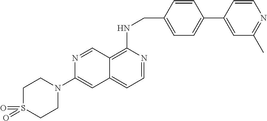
C1S(=O)(=O)CCN(C2=CC3=CC=NC(NCC4=CC=C(C5=CC(C)=NC=C5)C=C4)=C3C=N2)C1
